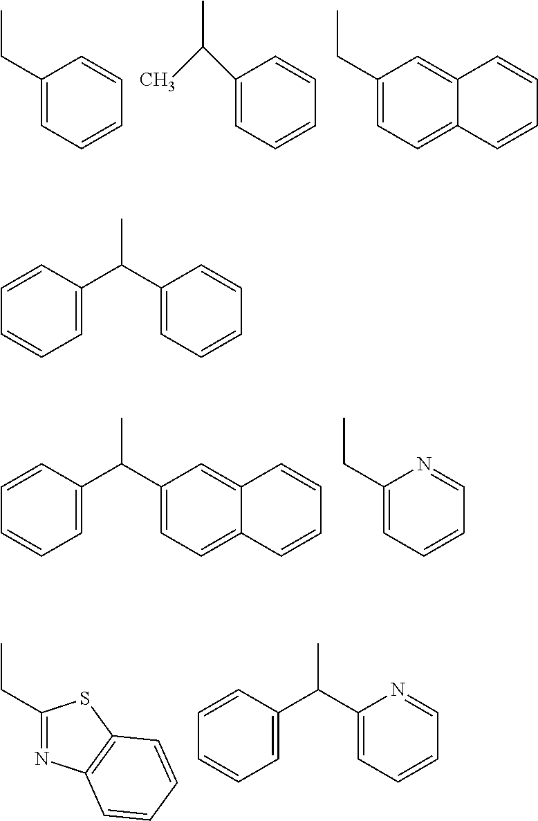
C1(CC)=CC=CC=C1.C1(C(C)C)=CC=CC=C1.C1(CC)=CC=C2C(=C1)C=CC=C2.C1(C(C)C2=CC=CC=C2)=CC=C2C(=C1)C=CC=C2.C1(CC)=CC=CC=N1.C1(CC)=NC2=C(S1)C=CC=C2.C1(C(C)C2=CC=CC=C2)=CC=CC=N1.C1(C(C)C2=CC=CC=C2)=CC=CC=C1
